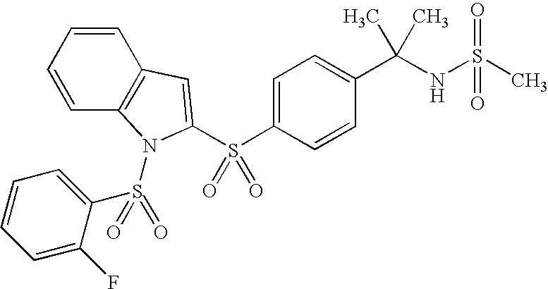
C1=CC2=C(C=C1)C=C(S(C1=CC=C(C(NS(C)(=O)=O)(C)C)C=C1)(=O)=O)N2S(=O)(C1=CC=CC=C1F)=O
